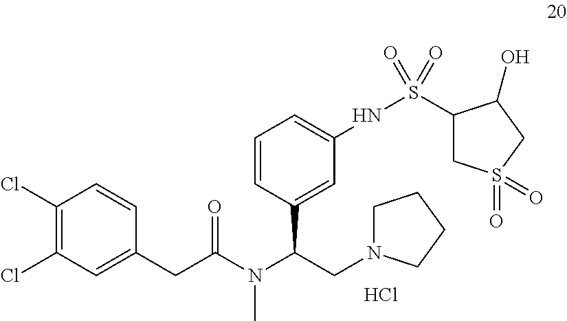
C1(Cl)=C(Cl)C=C(CC(N(C(CN2CCCC2)C2=CC(NS(C3CS(=O)(=O)CC3O)(=O)=O)=CC=C2)C)=O)C=C1.Cl
